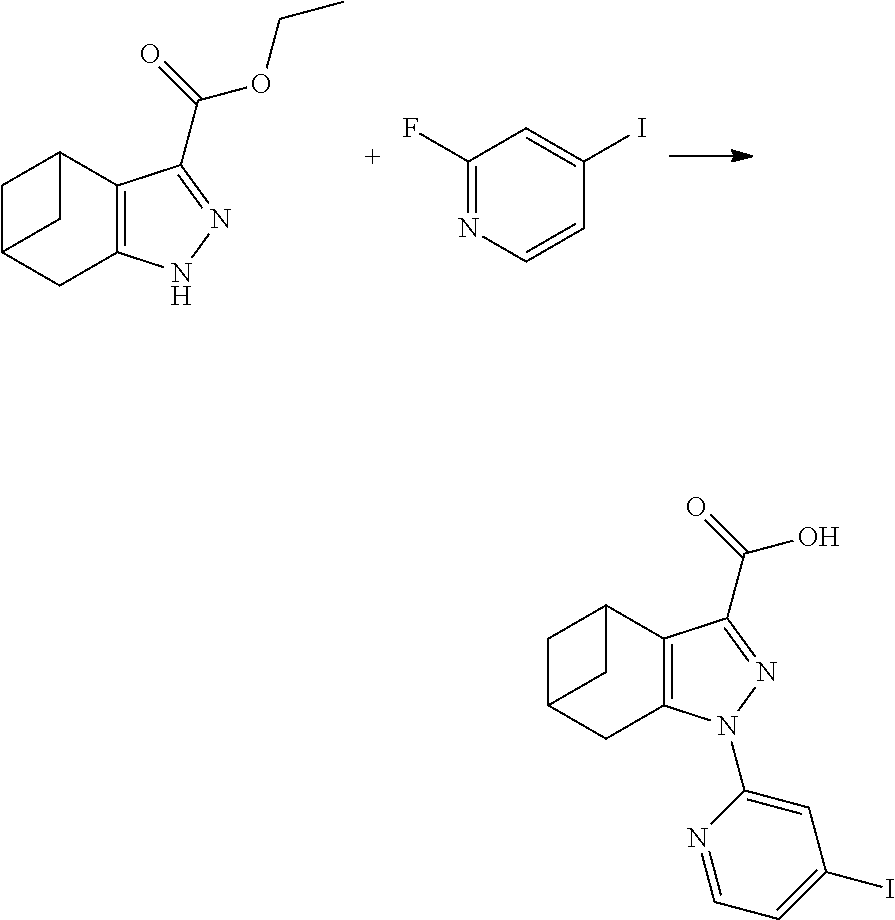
C1C2=C(C3CC1C3)C(C(OCC)=O)=NN2.C1(F)=NC=CC(I)=C1.C1(N2C3=C(C4CC(C3)C4)C(C(O)=O)=N2)=CC(I)=CC=N1
